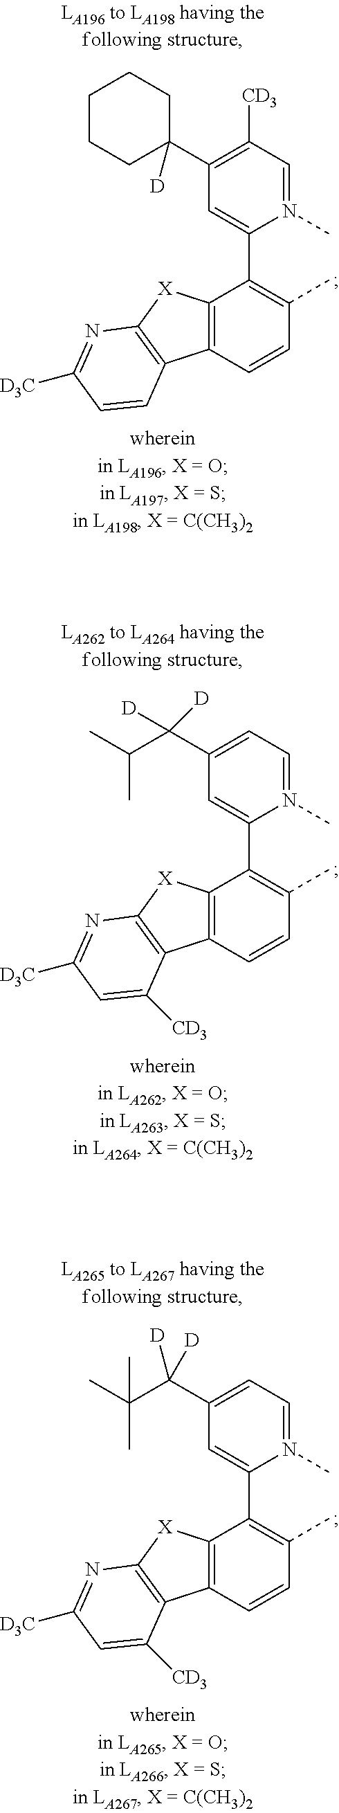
C1([CD3])=C(C2([D])CCCCC2)C=C(C2=C(C)C=CC3=C2[X]C2=C3C=CC([D3C])=N2)N(C)=C1.C1=C(C(C(C)C)([D])[D])C=C(C2=C(C)C=CC3=C2[X]C2=C3C([CD3])=CC([D3C])=N2)N(C)=C1.C1=C(C(C(C)(C)C)([D])[D])C=C(C2=C(C)C=CC3=C2[X]C2=C3C([CD3])=CC([D3C])=N2)N(C)=C1
